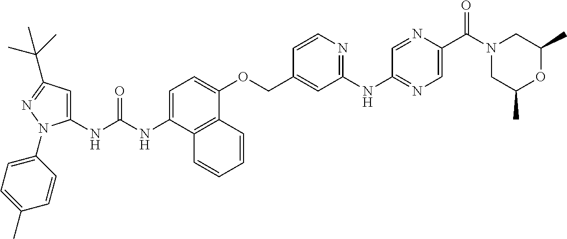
N(C(NC1=CC(C(C)(C)C)=NN1C1=CC=C(C)C=C1)=O)C1=CC=C(OCC2=CC(NC3=NC=C(C(N4CC(C)OC(C)C4)=O)N=C3)=NC=C2)C2=C1C=CC=C2
